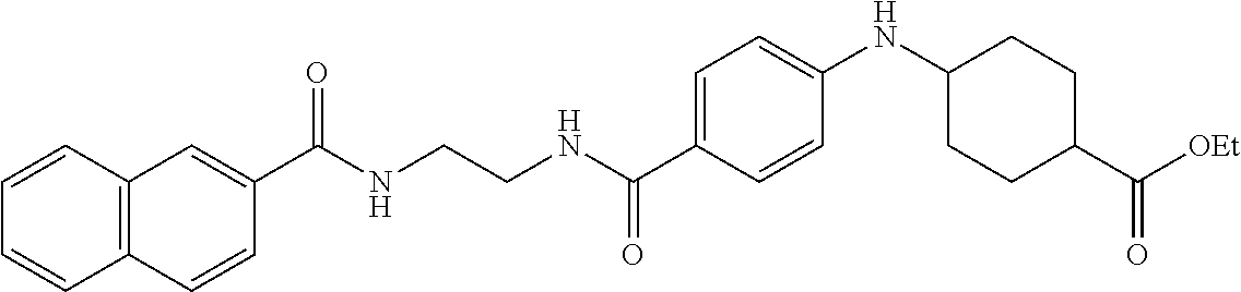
C12=C(C=CC=C1)C=C(C(NCCNC(C1=CC=C(NC3CCC(C([OEt])=O)CC3)C=C1)=O)=O)C=C2
